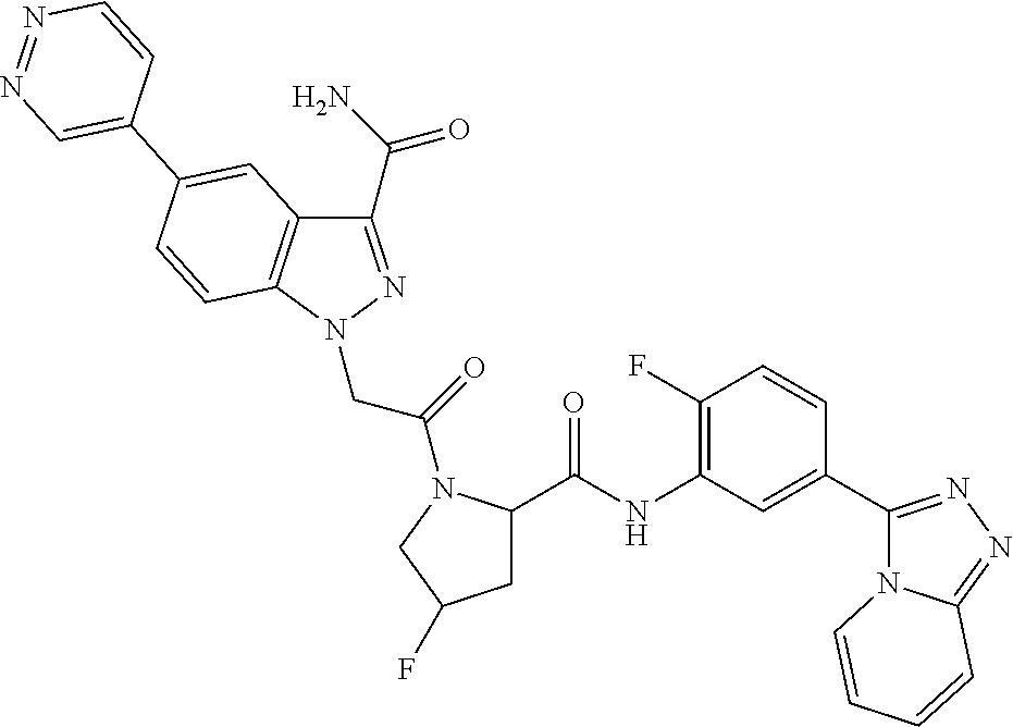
C1(NC(=O)C2CC(F)CN2C(CN2N=C(C(=O)N)C3=C2C=CC(C2=CN=NC=C2)=C3)=O)=C(F)C=CC(C2=NN=C3N2C=CC=C3)=C1
